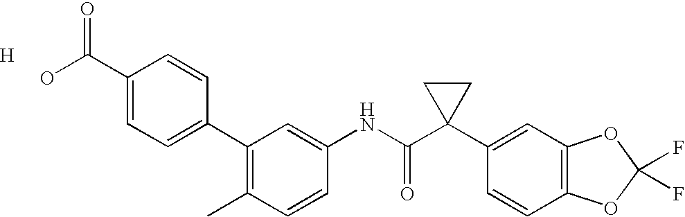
C1(C2=CC=C(C(O)=O)C=C2)=C(C)C=CC(NC(C2(C3=CC4=C(C=C3)OC(F)(F)O4)CC2)=O)=C1.[H]
